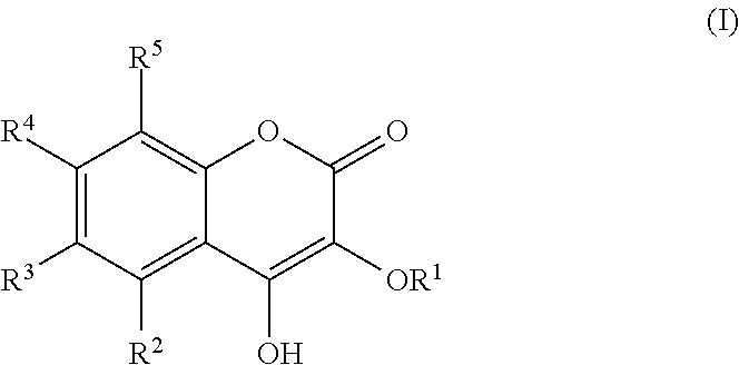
C1([R4])=C([R3])C([R2])=C2C(=C1[R5])OC(=O)C([OR1])=C2O
